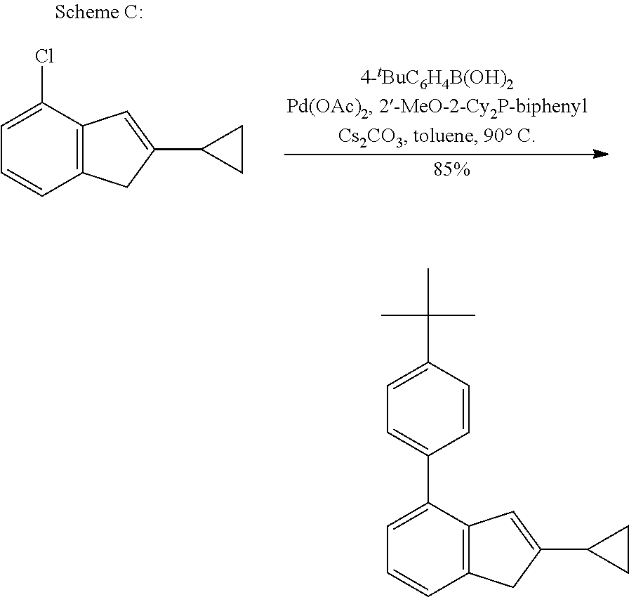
C12=C(C(Cl)=CC=C1)C=C(C1CC1)C2.C12=C(C(C3=CC=C(C(C)(C)C)C=C3)=CC=C1)C=C(C1CC1)C2
